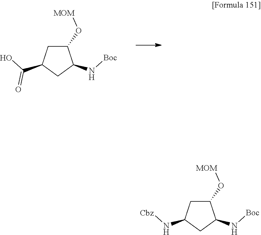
C1(O[MOM])CC(C(O)=O)CC1N[Boc].C1(O[MOM])CC(N[Cbz])CC1N[Boc]
